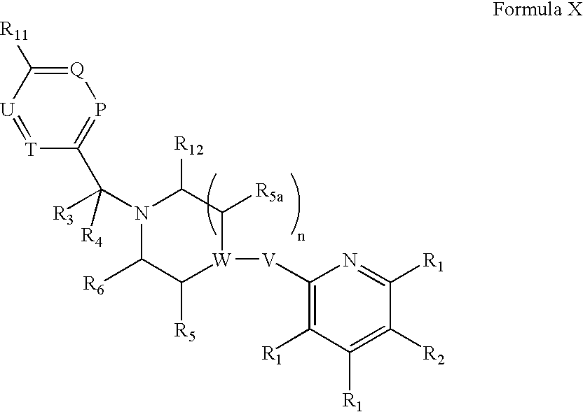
C1([R6])C([R5])[W]([V]C2=C([R1])C([R1])=C([R2])C([R1])=N2)C([R5a])C([R12])N1C([R4])([R3])C1=P[Q]=C([R11])[U]=[T]1
